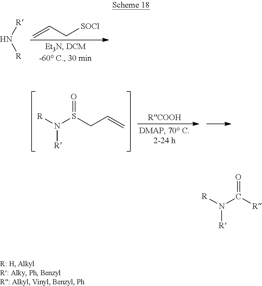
C=CC[SOCl].[R]N[R].[R]N(S(CC=C)=O)[R].[R]N(C([R])=O)[R]
